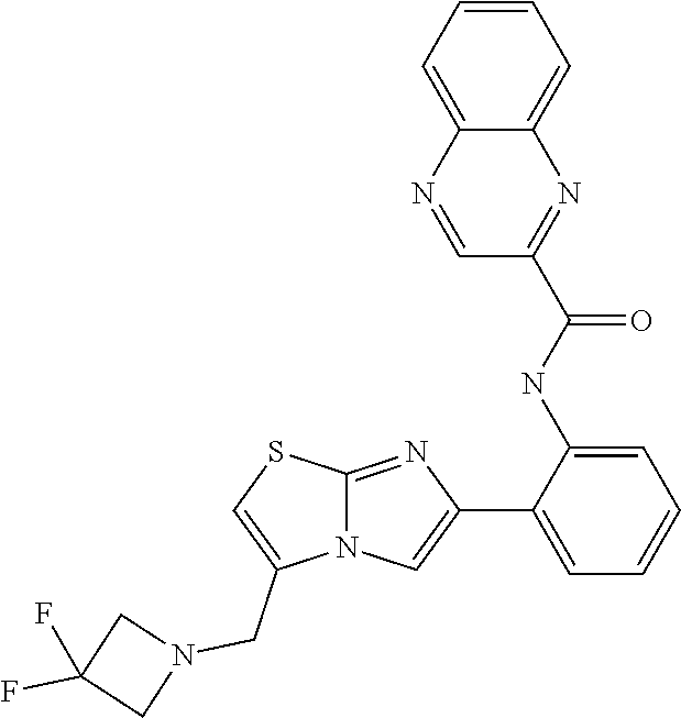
C12=NC(C3=CC=CC=C3NC(C3=NC4=CC=CC=C4N=C3)=O)=CN1C(CN1CC(F)(F)C1)=CS2
